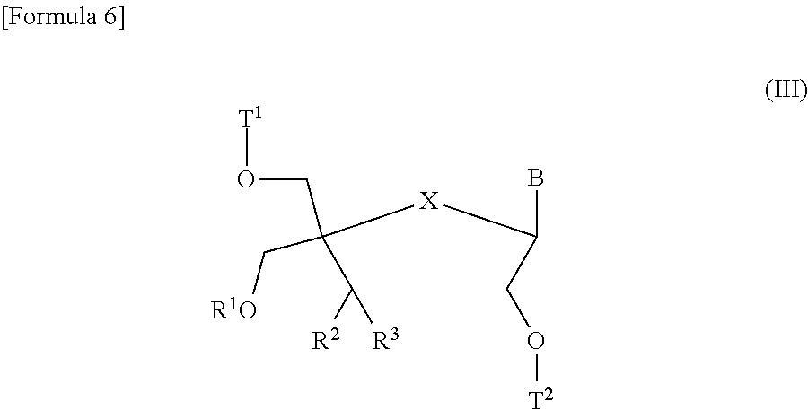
BC(CO[T2])[X]C(C([R2])[R3])(CO[T1])C[R1O]
